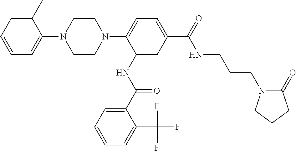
C1CN(C2=CC=C(C(=O)NCCCN3C(=O)CCC3)C=C2NC(C2=CC=CC=C2C(F)(F)F)=O)CCN1C1=CC=CC=C1C
